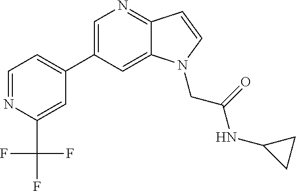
C1=C(C2=CC=NC(C(F)(F)F)=C2)C=C2C(=N1)C=CN2CC(=O)NC1CC1
